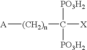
[(CH2)n]([A])C([PO3H2])([PO3H2])[X]
